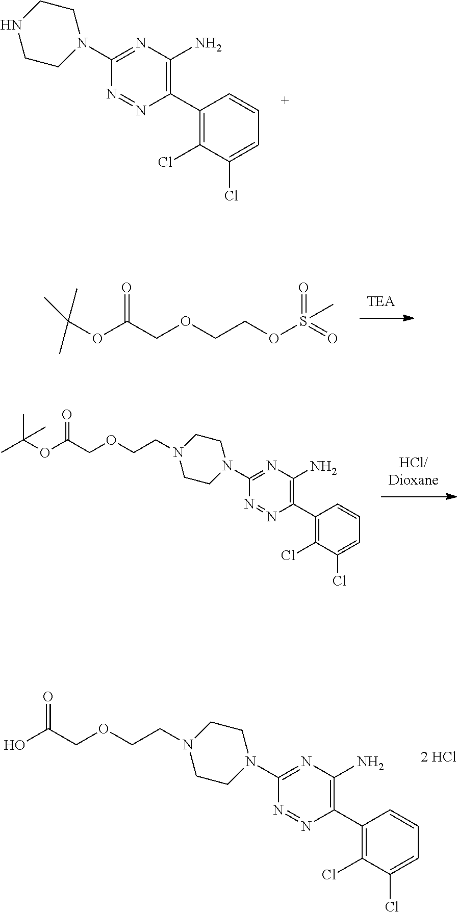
C1(C2=C(N)N=C(N3CCNCC3)N=N2)=C(Cl)C(Cl)=CC=C1.O(CCOS(=O)(=O)C)CC(OC(C)(C)C)=O.C1(C2=C(N)N=C(N3CCN(CCOCC(OC(C)(C)C)=O)CC3)N=N2)=C(Cl)C(Cl)=CC=C1.C1(C2=C(N)N=C(N3CCN(CCOCC(O)=O)CC3)N=N2)=C(Cl)C(Cl)=CC=C1
